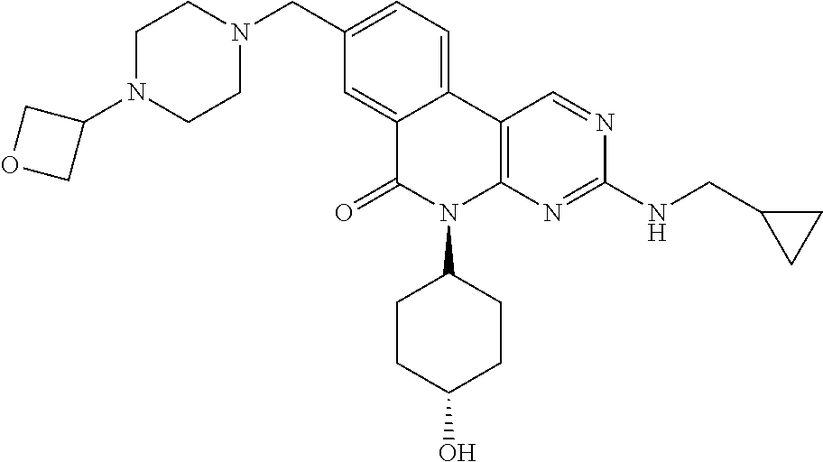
C1(CN2CCN(C3COC3)CC2)=CC=C2C(=C1)C(=O)N(C1CCC(O)CC1)C1=C2C=NC(NCC2CC2)=N1
